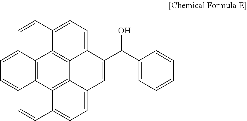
C12=C3C4=CC=C1C=CC1=CC=C5C(=C21)C1=C3C(=CC=C1C=C5)C=C4C(C1=CC=CC=C1)O
